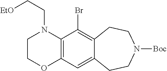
C12=C(C(Br)=C3C(=C1)CCN([Boc])CC3)N(CC[EtO])CCO2
